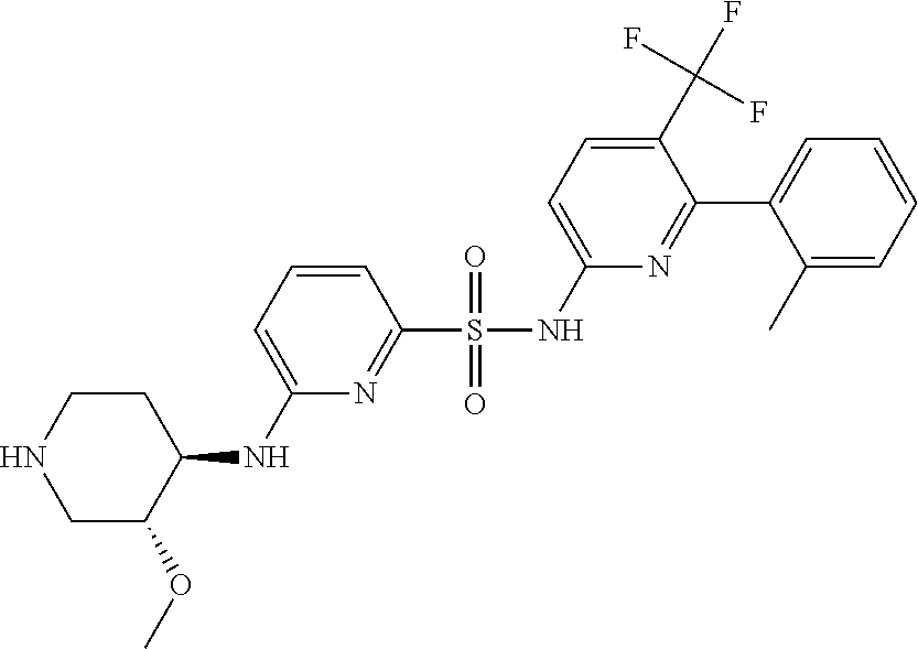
C1C(OC)C(NC2=CC=CC(S(NC3=CC=C(C(F)(F)F)C(C4=CC=CC=C4C)=N3)(=O)=O)=N2)CCN1
